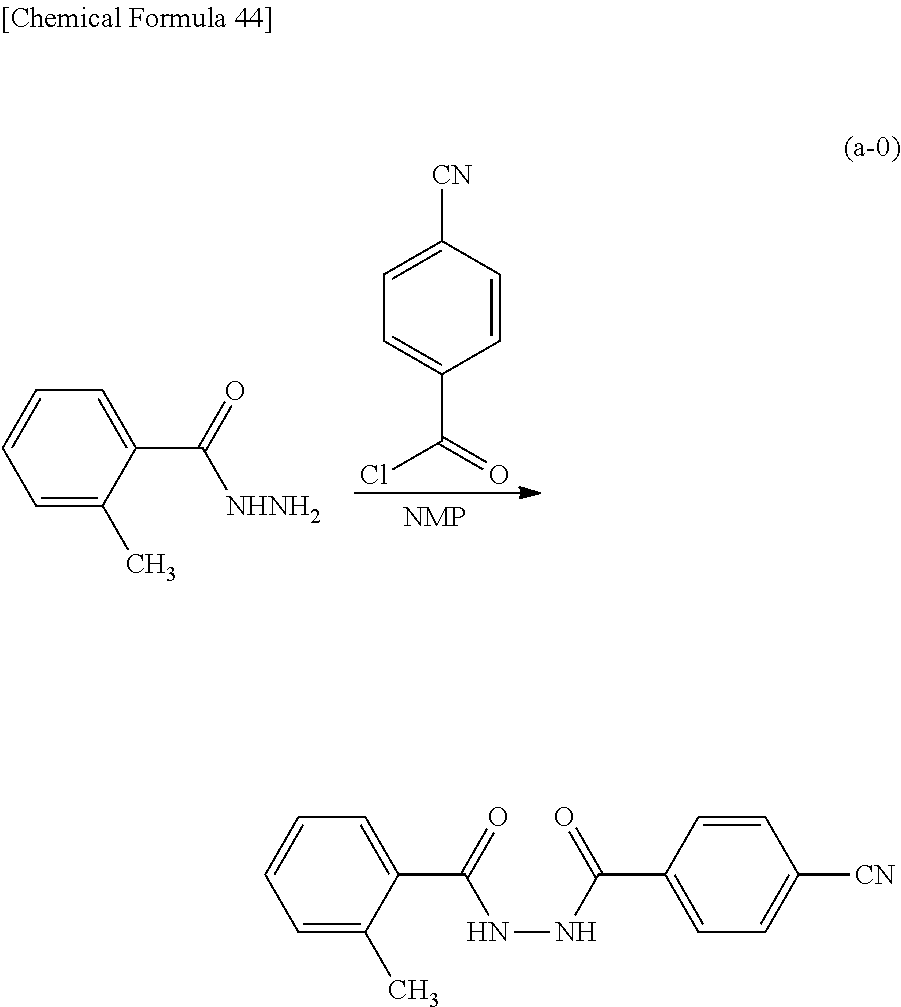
C1=C(C)C(C(=O)[NHNH2])=CC=C1.C1=C([CN])C=CC(C(=O)Cl)=C1.C1=C(C)C(C(=O)NNC(C2=CC=C([CN])C=C2)=O)=CC=C1
